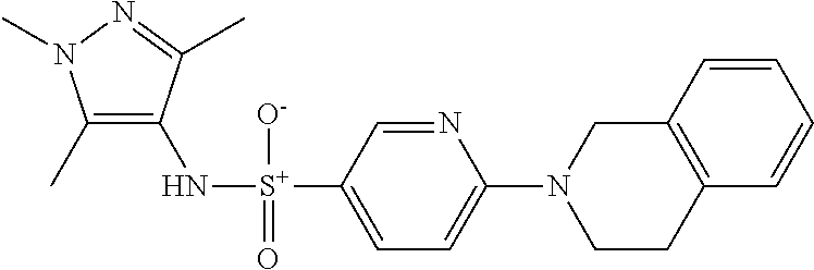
C1(C)=C(N[S+](C2=CC=C(N3CCC4=C(C3)C=CC=C4)N=C2)([O-])=O)C(C)=NN1C
